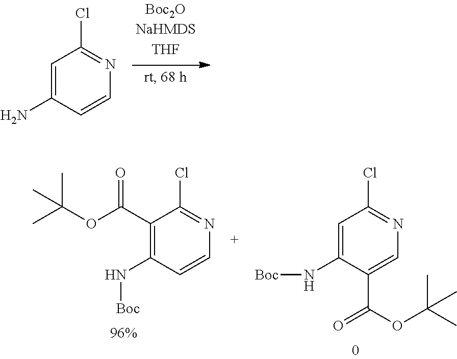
NC1=CC(Cl)=NC=C1.N(C1=C(C(OC(C)(C)C)=O)C(Cl)=NC=C1)[Boc].N(C1=CC(Cl)=NC=C1C(OC(C)(C)C)=O)[Boc]
